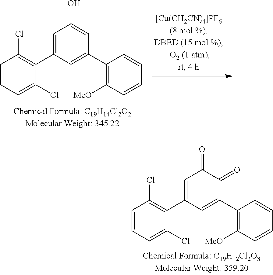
C1=CC=C(Cl)C(C2=CC(=O)C(=O)C(C3=C([MeO])C=CC=C3)=C2)=C1Cl.C1=CC=C(Cl)C(C2=CC(O)=CC(C3=C([MeO])C=CC=C3)=C2)=C1Cl
